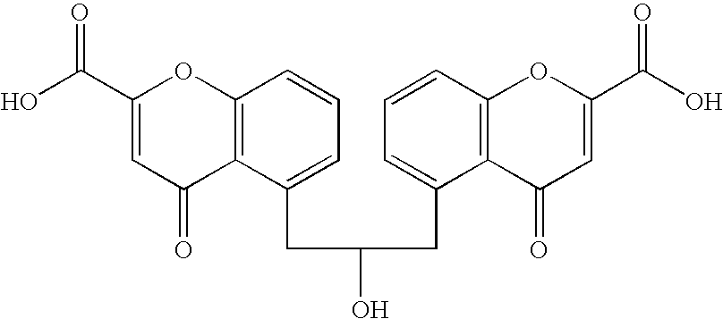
C12=C(C(CC(O)CC3=CC=CC4=C3C(=O)C=C(C(O)=O)O4)=CC=C1)C(=O)C=C(C(O)=O)O2
